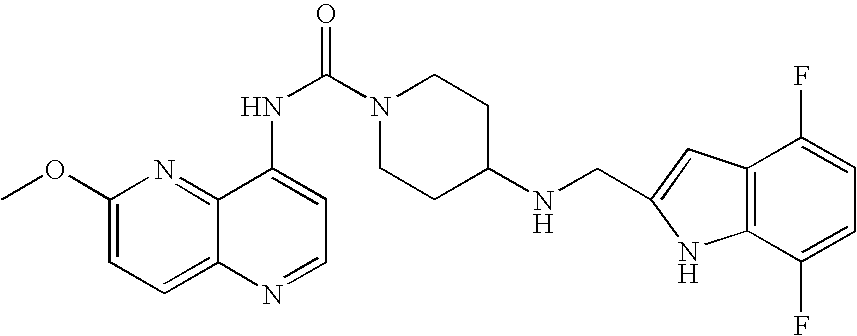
C1(OC)=CC=C2C(=N1)C(NC(N1CCC(NCC3=CC4=C(N3)C(F)=CC=C4F)CC1)=O)=CC=N2
